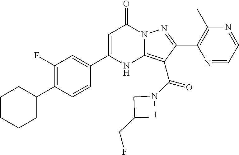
C1=C(C2=CC(F)=C(C3CCCCC3)C=C2)NC2=C(C(N3CC(CF)C3)=O)C(C3=C(C)N=CC=N3)=NN2C1=O
